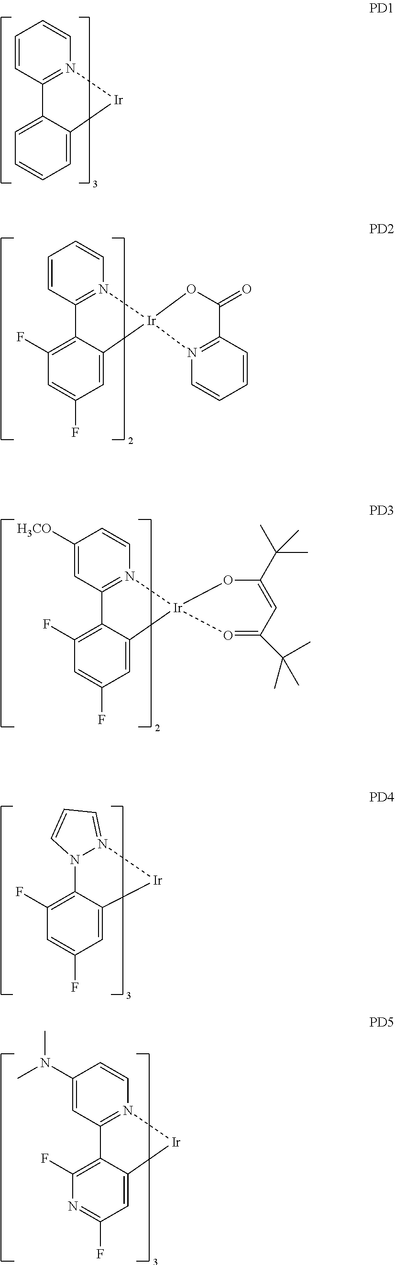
C1=CC2=N(C=C1)[Ir]C1=CC=CC=C21.C1=CC2=N(C=C1)[Ir]1(C3=CC(F)=CC(F)=C23)N2=C(C=CC=C2)C(=O)O1.C1([H3CO])=CC2=N(C=C1)[Ir]1(C3=CC(F)=CC(F)=C23)OC(C(C)(C)C)=CC(C(C)(C)C)=O1.C12=C(F)C=C(F)C=C1[Ir]N1=CC=CN21.C1(N(C)C)=CC2=N(C=C1)[Ir]C1=CC(F)=NC(F)=C21
